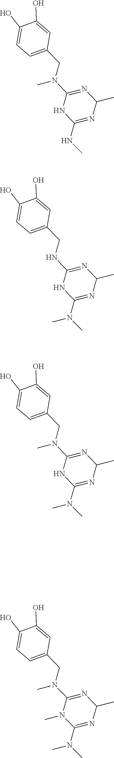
C(N(C1=NC(C)N=C(N(C)C)N1C)C)C1=CC=C(O)C(O)=C1.C(NC1=NC(C)N=C(N(C)C)N1)C1=CC=C(O)C(O)=C1.C(N(C1=NC(C)N=C(N(C)C)N1)C)C1=CC=C(O)C(O)=C1.C(N(C1=NC(C)N=C(NC)N1)C)C1=CC=C(O)C(O)=C1
